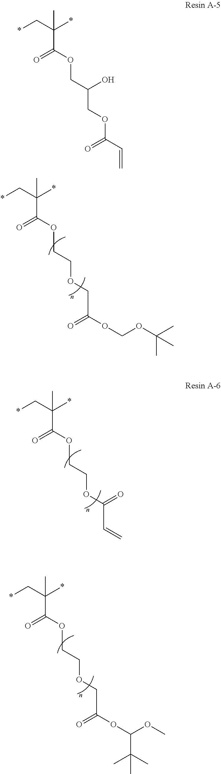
*CC(*)(C(OCCOCC(OCOC(C)(C)C)=O)=O)C.*CC(*)(C(OCCOC(C=C)=O)=O)C.*CC(*)(C(OCCOCC(OC(C(C)(C)C)OC)=O)=O)C.*CC(*)(C(OCC(COC(C=C)=O)O)=O)C
